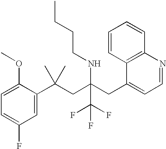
C1(C(CC(CC2=CC=NC3=C2C=CC=C3)(NCCCC)C(F)(F)F)(C)C)=CC(F)=CC=C1OC
